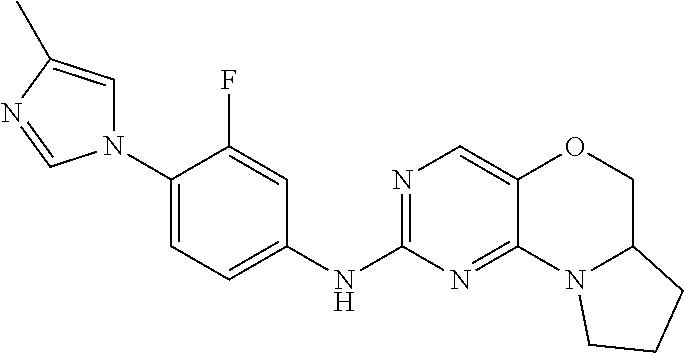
N1(C2=CC=C(NC3=NC=C4C(=N3)N3C(CO4)CCC3)C=C2F)C=C(C)N=C1
